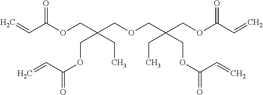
C=CC(OCC(COCC(COC(C=C)=O)(CC)COC(=O)C=C)(COC(=O)C=C)CC)=O
